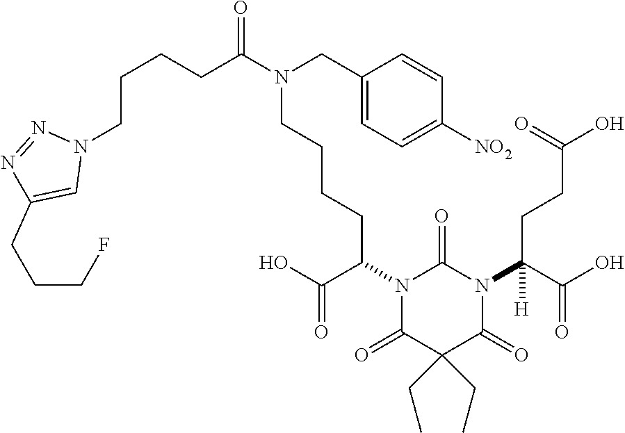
C(CCC(N(CC1=CC=C([NO2])C=C1)CCCCC(N1C(=O)N(C(C(=O)O)(CCC(O)=O)[H])C(=O)C(CC)(CC)C1=O)C(O)=O)=O)CN1N=NC(CCCF)=C1
